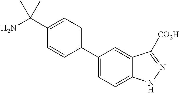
NC(C1=CC=C(C2=CC=C3C(=C2)C([CO2H])=NN3)C=C1)(C)C
